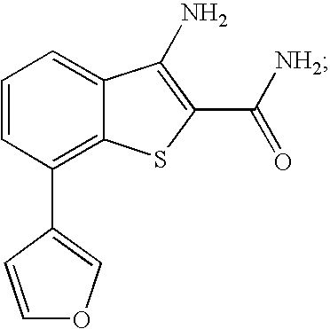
C1=CC(C2=COC=C2)=C2C(=C1)C(N)=C(C(=O)[NH2])S2
